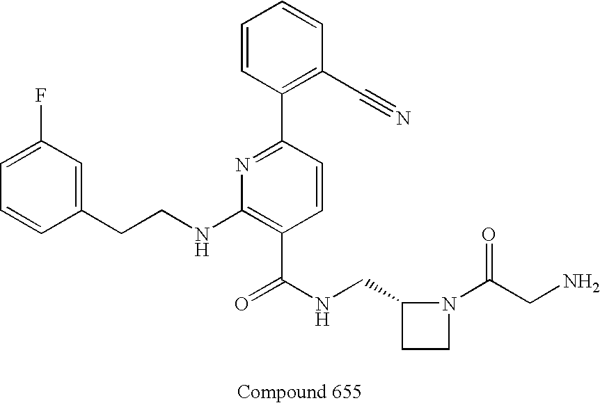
C1=CC(CCNC2=C(C(NCC3CCN3C(CN)=O)=O)C=CC(C3=C(C#N)C=CC=C3)=N2)=CC(F)=C1
